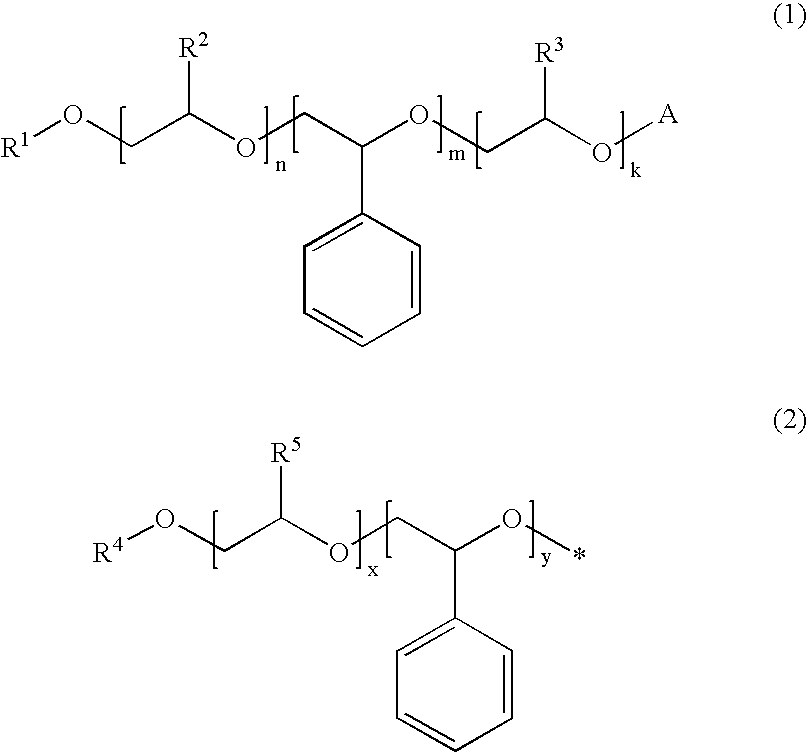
[R1]OCC(OCC(OCC(O[A])[R3])C1=CC=CC=C1)[R2].[R4]OCC(OCC(O*)C1=CC=CC=C1)[R5]
